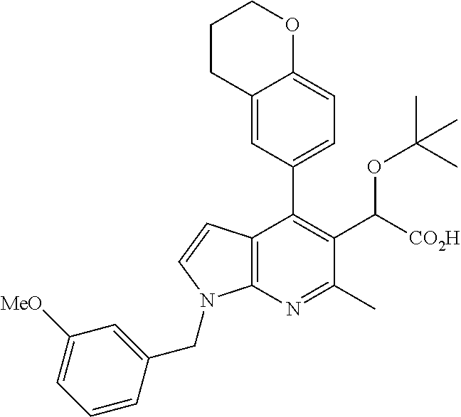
C12=C(N=C(C)C(C([CO2H])OC(C)(C)C)=C1C1=CC=C3C(=C1)CCCO3)N(CC1=CC([MeO])=CC=C1)C=C2
